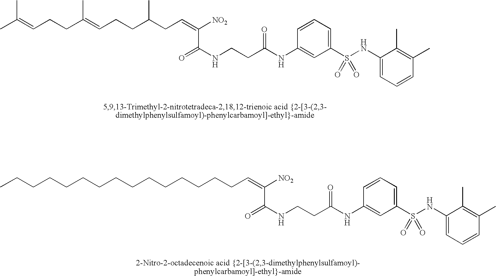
CC(=CCCC(=CCCC(CC=C([NO2])C(NCCC(NC1=CC(S(NC2=CC=CC(C)=C2C)(=O)=O)=CC=C1)=O)=O)C)C)C.C(C=C([NO2])C(NCCC(NC1=CC(S(NC2=CC=CC(C)=C2C)(=O)=O)=CC=C1)=O)=O)CCCCCCCCCCCCCC
